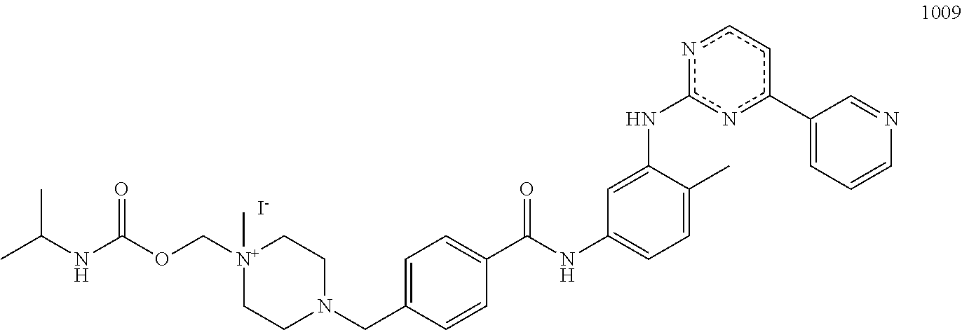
C1=C(CN2CC[N+](C)(COC(=O)NC(C)C)CC2)C=CC(C(=O)NC2=CC=C(C)C(Nc3nc(C4=CC=CN=C4)ccn3)=C2)=C1.[I-]
